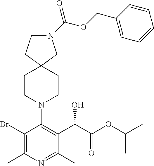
BrC1=C(C)N=C(C)C(C(O)C(=O)OC(C)C)=C1N1CCC2(CC1)CN(C(OCC1=CC=CC=C1)=O)CC2
